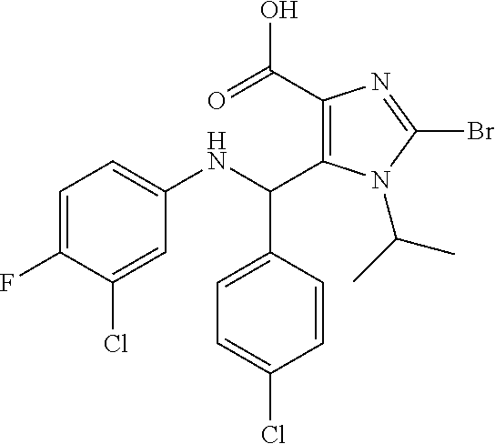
C1(C(=O)O)=C(C(NC2=CC=C(F)C(Cl)=C2)C2=CC=C(Cl)C=C2)N(C(C)C)C(Br)=N1
